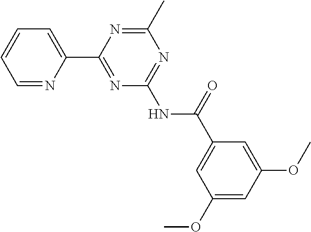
C1=NC(C2=NC(NC(C3=CC(OC)=CC(OC)=C3)=O)=NC(C)=N2)=CC=C1
